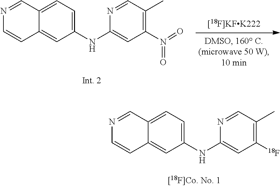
C1=C(NC2=CC([18F])=C(C)C=N2)C=C2C(=C1)C=NC=C2.C1=C(NC2=CC(N(=O)=O)=C(C)C=N2)C=C2C(=C1)C=NC=C2
